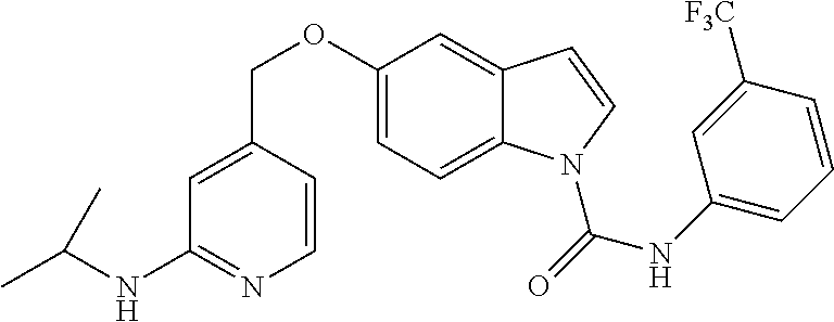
C1=C(OCC2=CC(NC(C)C)=NC=C2)C=C2C(=C1)N(C(NC1=CC=CC([F3C])=C1)=O)C=C2
